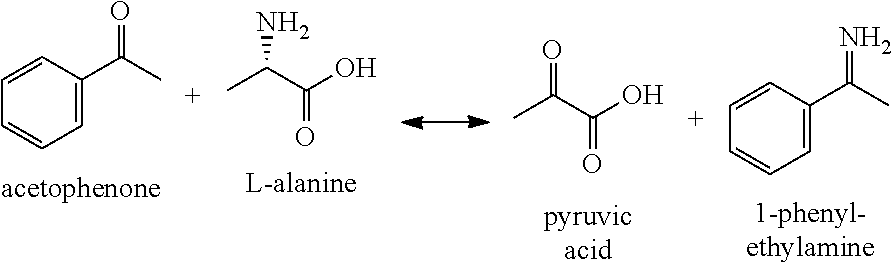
CC(C(O)=O)N.[L-alanine].CC(C(O)=O)=O.C1=CC(C(C)=N)=CC=C1.C1=CC(C(C)=O)=CC=C1
